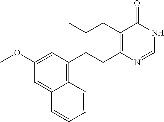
C12=CC(OC)=CC(C3CC4=C(CC3C)C(=O)NC=N4)=C1C=CC=C2
